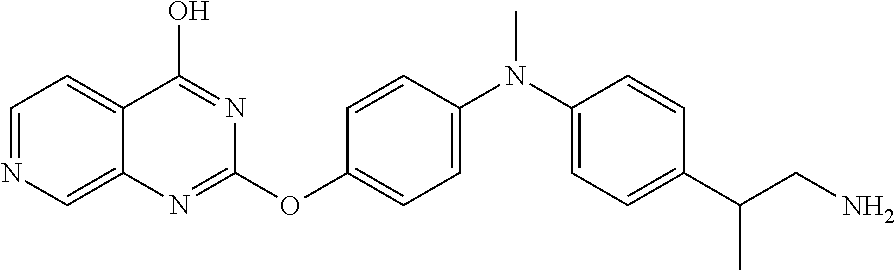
CN(C1=CC=C(OC2=NC3=CN=CC=C3C(O)=N2)C=C1)C1=CC=C(C(CN)C)C=C1
